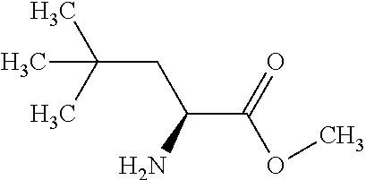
C(C(C)(C)C)C(C(=O)OC)N
